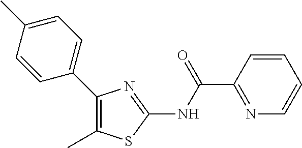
C1=CC(C(NC2=NC(C3=CC=C(C)C=C3)=C(C)S2)=O)=NC=C1
